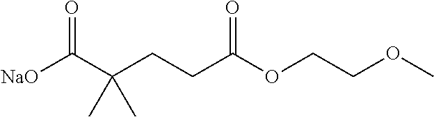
C(C(CCC(OCCOC)=O)(C)C)([NaO])=O
